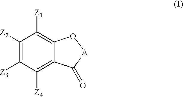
C1([Z2])=C([Z3])C([Z4])=C2C(=C1[Z1])O[A]C2=O
